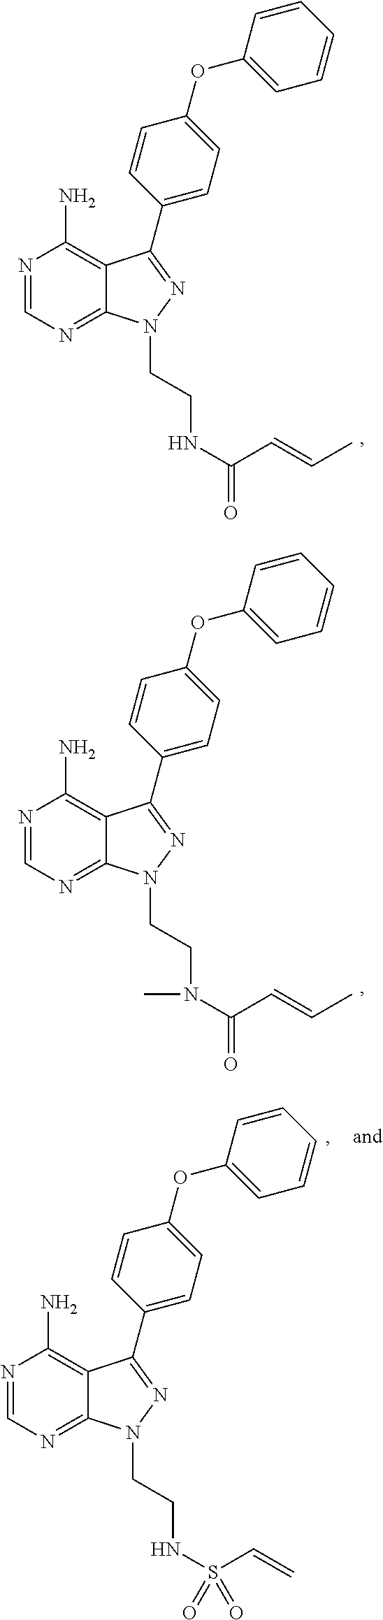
N1=CN=C2C(=C1N)C(C1=CC=C(OC3=CC=CC=C3)C=C1)=NN2CCNC(=O)C=CC.N1=CN=C2C(=C1N)C(C1=CC=C(OC3=CC=CC=C3)C=C1)=NN2CCN(C(=O)C=CC)C.N1=CN=C2C(=C1N)C(C1=CC=C(OC3=CC=CC=C3)C=C1)=NN2CCNS(=O)(C=C)=O
